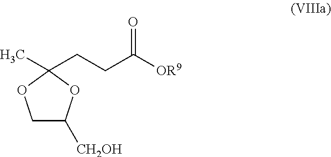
C1C([CH2OH])OC(C)(CCC([OR9])=O)O1
